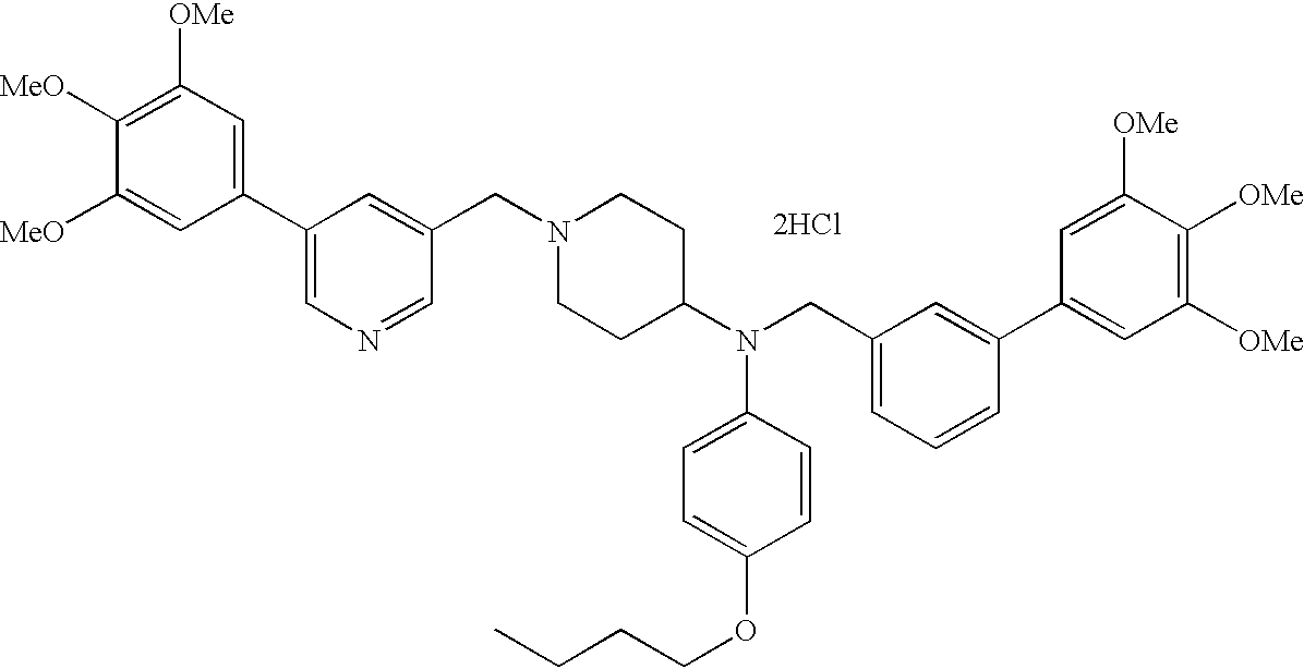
C1([OMe])=C([MeO])C([MeO])=CC(C2=CN=CC(CN3CCC(N(CC4=CC=CC(C5=CC([OMe])=C([OMe])C([OMe])=C5)=C4)C4=CC=C(OCCCC)C=C4)CC3)=C2)=C1.[2HCl]
